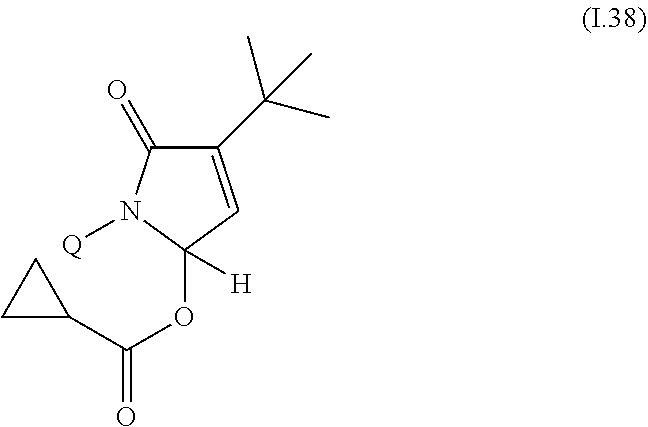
C1(C(C)(C)C)=CC(OC(C2CC2)=O)([H])N([Q])C1=O
